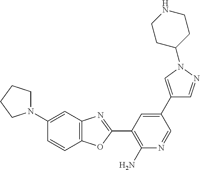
N1(C2=CC3=C(C=C2)OC(C2=C(N)N=CC(C4=CN(C5CCNCC5)N=C4)=C2)=N3)CCCC1
